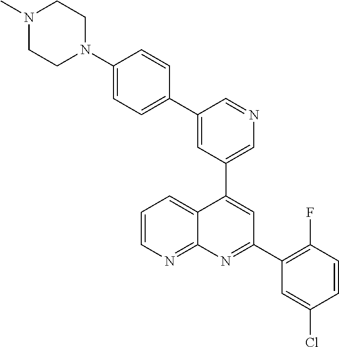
C1=C(C2=CC=C(N3CCN(C)CC3)C=C2)C=NC=C1C1=CC(C2=C(F)C=CC(Cl)=C2)=NC2=NC=CC=C12
